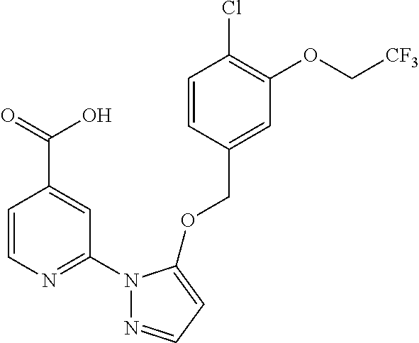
C1=CC(COC2=CC=NN2C2=NC=CC(C(=O)O)=C2)=CC(OC[CF3])=C1Cl
